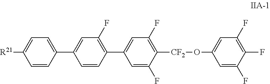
C1(C2=CC(F)=C(C3=CC(F)=C([CF2]OC4=CC(F)=C(F)C(F)=C4)C(F)=C3)C=C2)=CC=C([R21])C=C1
